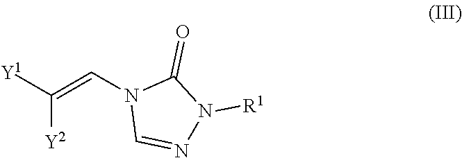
C([Y2])(=CN1C=NN([R1])C1=O)[Y1]
